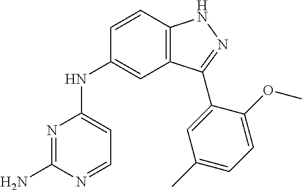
N1=C(N)N=CC=C1NC1=CC2=C(C=C1)NN=C2C1=CC(C)=CC=C1OC
